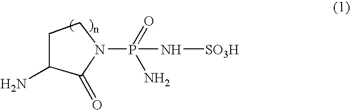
C1(N)C(=O)N(P(N[SO3H])(N)=O)CC1
